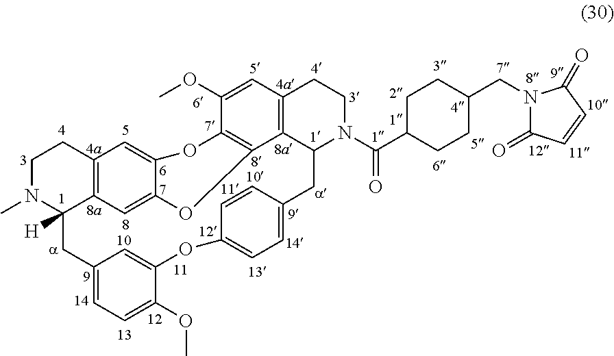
C1N(C)C2([H])C3=C(C1)C=C1C(=C3)OC3=C(O1)C(OC)=CC1=C3C(N(C(C3CCC(CN4C(=O)C=CC4=O)CC3)=O)CC1)CC1=CC=C(OC3=CC(=CC=C3OC)C2)C=C1
